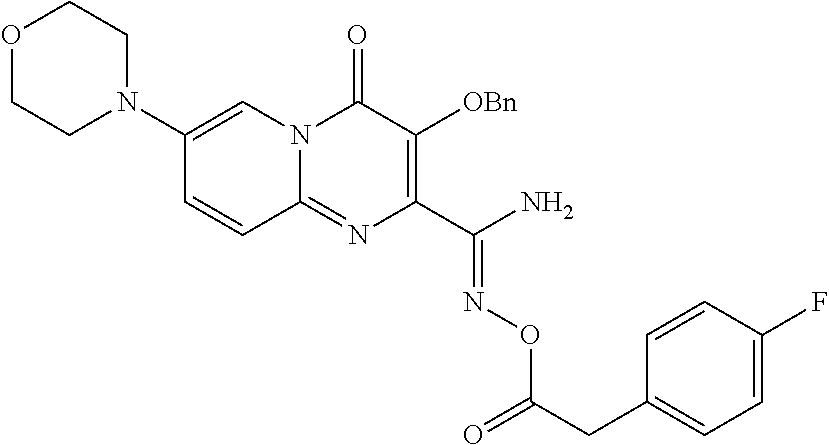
O1CCN(C2=CN3C(=NC(C(N)=NOC(CC4=CC=C(F)C=C4)=O)=C([OBn])C3=O)C=C2)CC1
